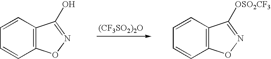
[(CF3SO2)2O].C1=CC2=C(C=C1)C(O)=NO2.C1=CC2=C(C=C1)C([OSO2CF3])=NO2
